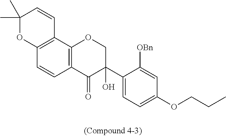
C1(C)(C)OC2=C(C=C1)C1=C(C=C2)C(=O)C(C2=CC=C(OCCC)C=C2[OBn])(O)CO1
